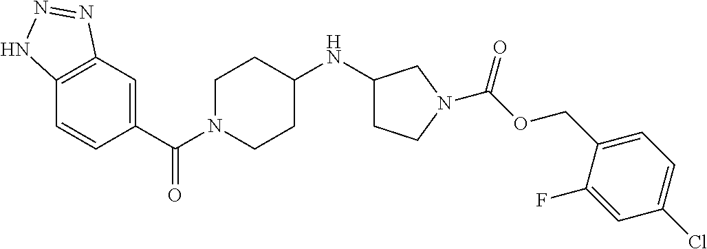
C12=C(C=C(C(N3CCC(NC4CCN(C(OCC5=CC=C(Cl)C=C5F)=O)C4)CC3)=O)C=C1)N=NN2
